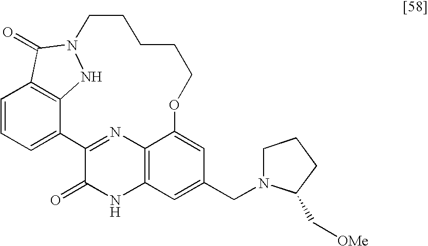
C1=CC=C2C3=C1C(=O)N(N3)CCCCCOC1=CC(CN3CCCC3C[OMe])=CC3=C1N=C2C(=O)N3
